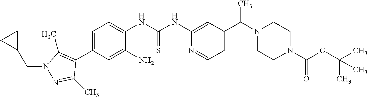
C1=C(C2=C(C)N(CC3CC3)N=C2C)C=C(N)C(NC(NC2=CC(C(N3CCN(C(OC(C)(C)C)=O)CC3)C)=CC=N2)=S)=C1
